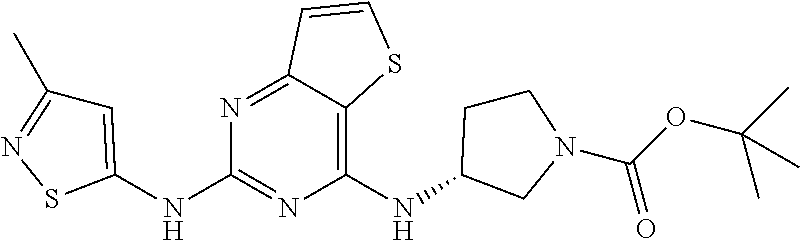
C1(NC2CCN(C(OC(C)(C)C)=O)C2)=C2C(=NC(NC3=CC(C)=NS3)=N1)C=CS2
